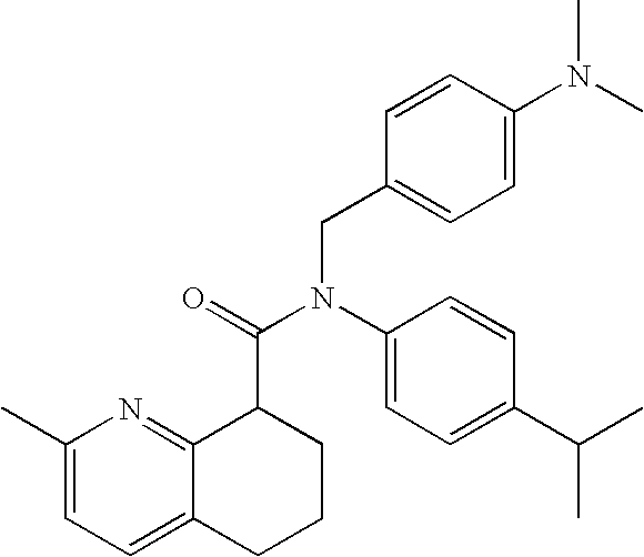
C1(C)=CC=C2C(=N1)C(C(=O)N(C1=CC=C(C(C)C)C=C1)CC1=CC=C(N(C)C)C=C1)CCC2
